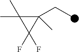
C1(CC)(C)C(C)(C)C1(F)F
